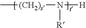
C[(CH2)s]N([R])[H]
